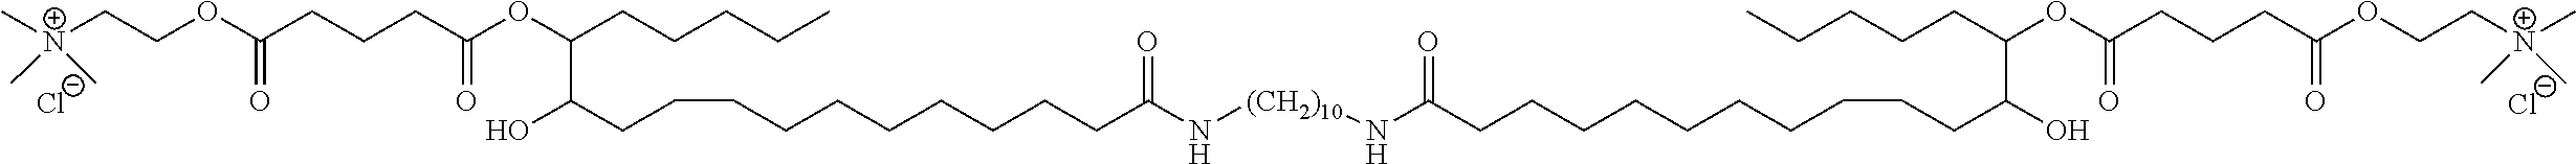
O(C(CCCC(=O)OC(C(O)CCCCCCCCCCC(N[(CH2)10]NC(CCCCCCCCCCC(O)C(CCCCC)OC(CCCC(OCC[N+](C)(C)C)=O)=O)=O)=O)CCCCC)=O)CC[N+](C)(C)C.[Cl-].[Cl-]
